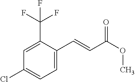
C1=C(C=CC(=O)OC)C(C(F)(F)F)=CC(Cl)=C1
